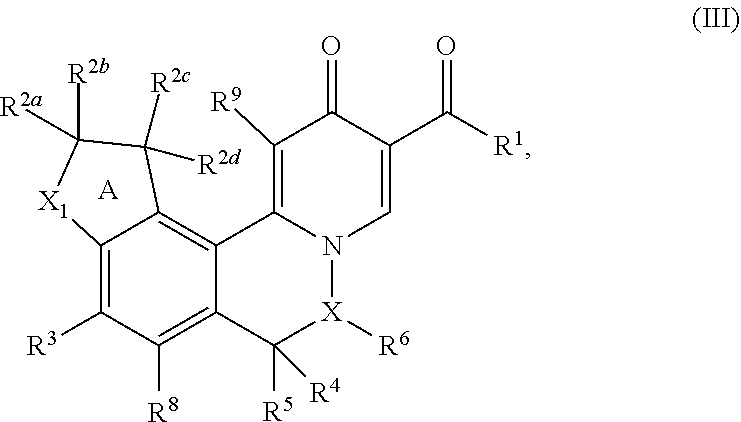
C12=C([R3])C([R8])=C3C(=C1C([R2c])([R2d])C([R2b])([R2a])[X1]2)C1=C([R9])C(=O)C(C([R1])=O)=CN1[X]([R6])C3([R5])[R4].[A]
